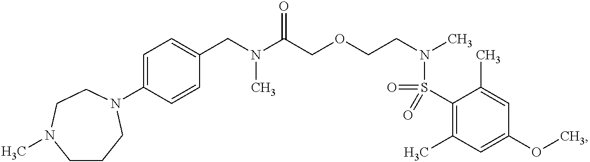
C1(N2CCCN(C)CC2)=CC=C(CN(C(COCCN(C)S(=O)(=O)C2=C(C)C=C(OC)C=C2C)=O)C)C=C1
